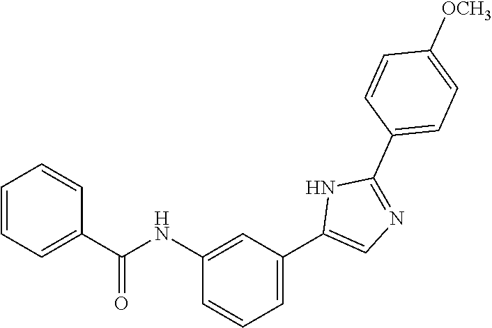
C1=CC=C(C(=O)NC2=CC(C3=CN=C(C4=CC=C([OCH3])C=C4)N3)=CC=C2)C=C1
